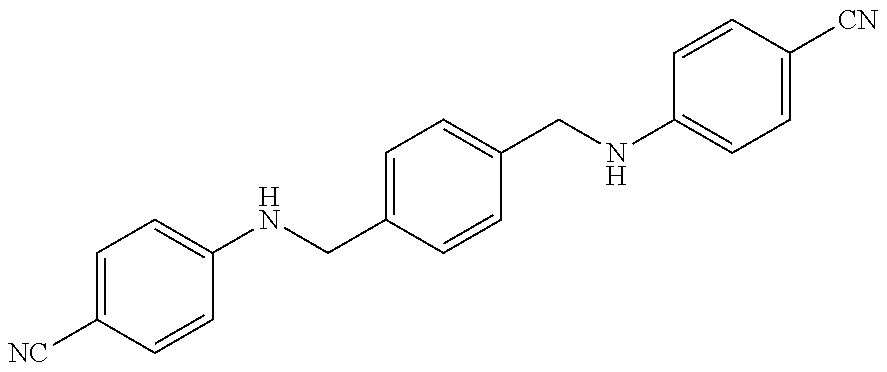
C1=C([NC])C=CC(NCC2=CC=C(CNC3=CC=C([CN])C=C3)C=C2)=C1
